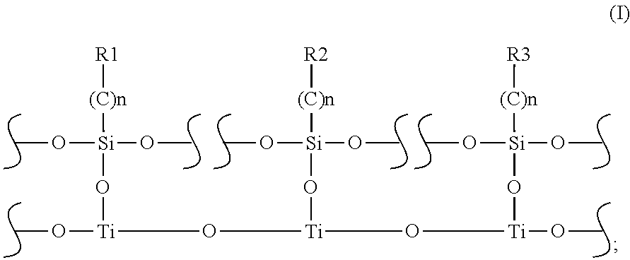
[Ti](O[Ti](O[Si](OC)(OC)[(C)n][R2])O[Ti](O[Si](OC)(OC)[(C)n][R3])OC)(O[Si](OC)(OC)[(C)n][R1])OC
